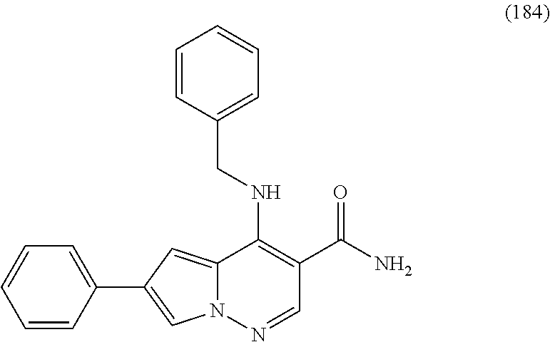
N12C(=CC(C3=CC=CC=C3)=C1)C(NCC1=CC=CC=C1)=C(C(N)=O)C=N2
